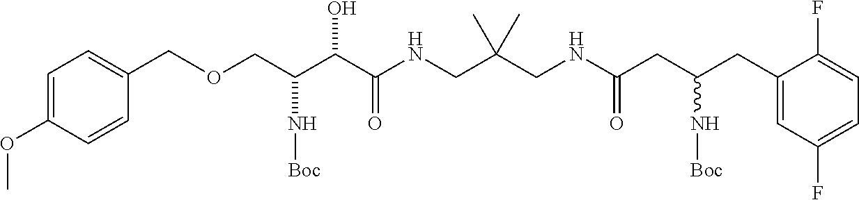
C(C(C(C(NCC(CNC(CC(CC1=CC(F)=CC=C1F)N[Boc])=O)(C)C)=O)O)N[Boc])OCC1=CC=C(OC)C=C1
